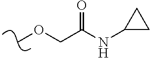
COCC(NC1CC1)=O
